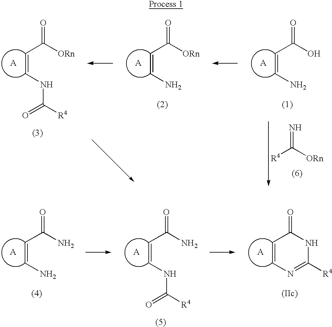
C(=CNC([R4])=O)C(N)=O.[A].C(=CN)C(N)=O.[A].C1=CN=C([R4])NC1=O.[A].C(=CNC([R4])=O)C([ORn])=O.[A].C(=CN)C([ORn])=O.[A].C(=CN)C(O)=O.[A].[R4]C([ORn])=N
